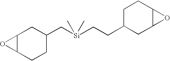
C12C(CCC(C[Si](C)(C)CCC3CCC4C(C3)O4)C1)O2
